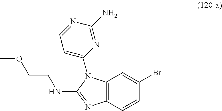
C12=C(C=CC(Br)=C1)N=C(NCCOC)N2C1=CC=NC(N)=N1
